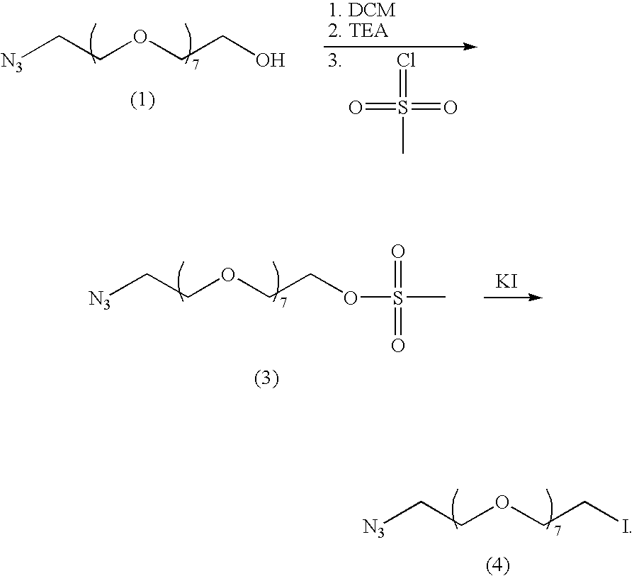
[N3]CCOCCI.[N3]CCOCCO.O=S(C)(=Cl)=O.[N3]CCOCCOS(=O)(=O)C.[KI]
